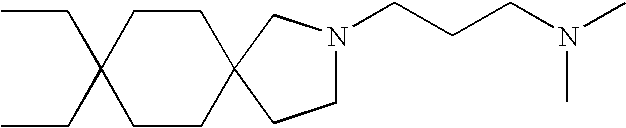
C1(CC)(CC)CCC2(CC1)CCN(CCCN(C)C)C2
